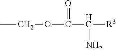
CCOC(=O)C([R3])N
